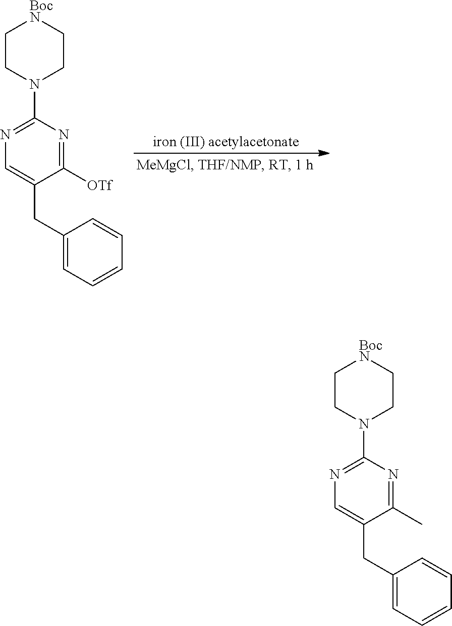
C1=C(CC2=CC=CC=C2)C([OTf])=NC(N2CC[BocN]CC2)=N1.C1=C(CC2=CC=CC=C2)C(C)=NC(N2CC[BocN]CC2)=N1
